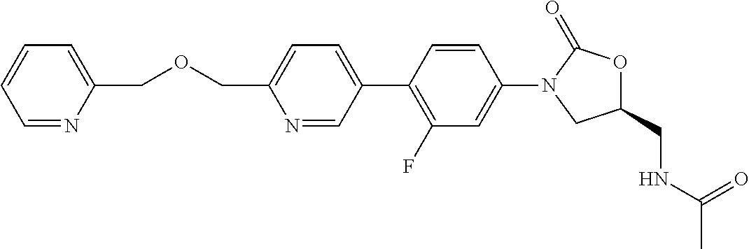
C1(CNC(C)=O)OC(=O)N(C2=CC(F)=C(C3=CC=C(COCC4=CC=CC=N4)N=C3)C=C2)C1
